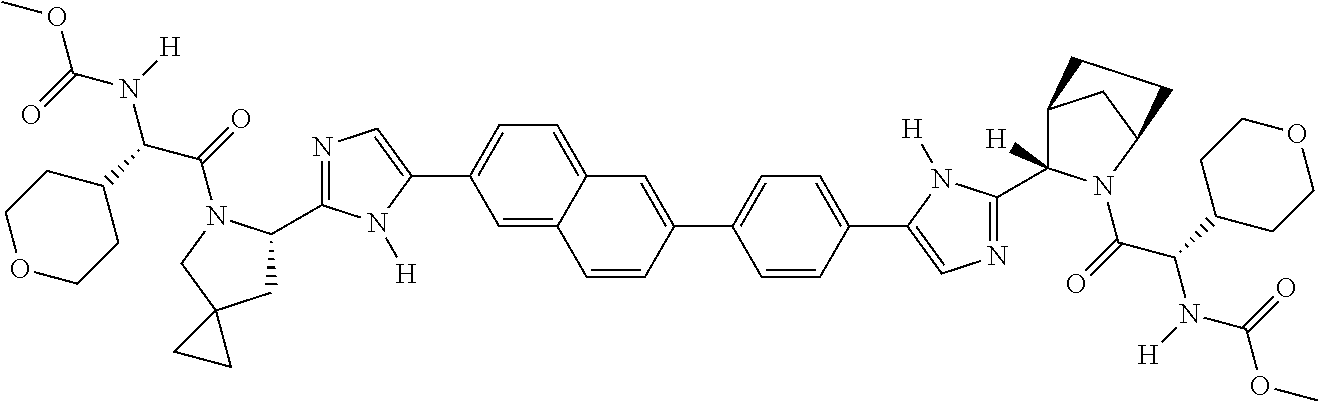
C1=C2C(=CC=C1C1=CN=C(C3CC4(CN3C(C(N(C(OC)=O)[H])C3CCOCC3)=O)CC4)N1[H])C=C(C1=CC=C(C3=CN=C(C4([H])C5CC(N4C(=O)C(C4CCOCC4)N([H])C(=O)OC)CC5)N3[H])C=C1)C=C2
